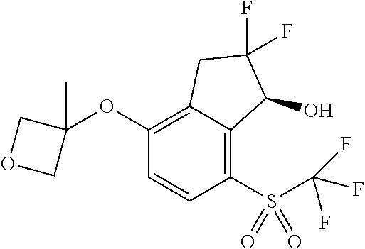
C1(OC2(C)COC2)=C2C(=C(S(=O)(=O)C(F)(F)F)C=C1)C(O)C(F)(F)C2
